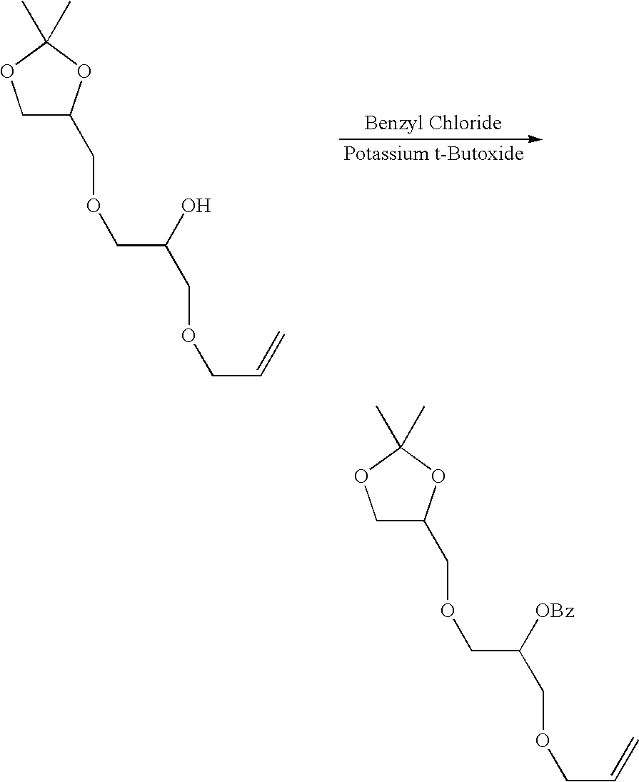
C1C(COCC(O)COCC=C)OC(C)(C)O1.C1C(COCC([OBz])COCC=C)OC(C)(C)O1
